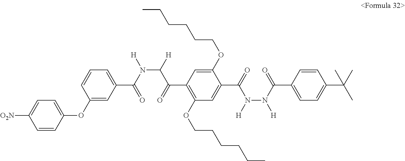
[O2N]C1=CC=C(OC2=CC(C(N([H])C(C(=O)C3=C(OCCCCCC)C=C(C(=O)N([H])N(C(=O)C4=CC=C(C(C)(C)C)C=C4)[H])C(OCCCCCC)=C3)[H])=O)=CC=C2)C=C1
